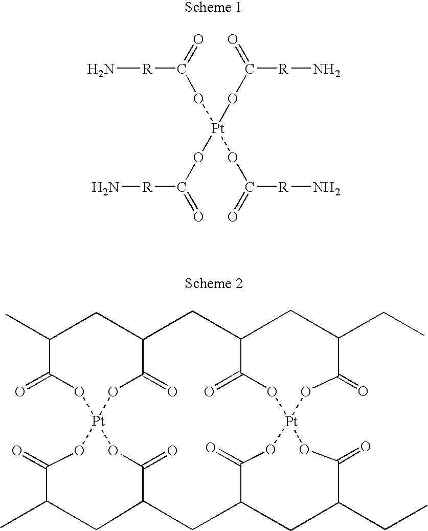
N[R]C(=O)O[Pt](OC(=O)[R]N)(OC(=O)[R]N)OC(=O)[R]N.[Pt]123OC(=O)C(C)CC(C(=O)O1)CC1C(=O)O[Pt]4(OC(=O)C(CC(C(=O)O2)CC(C)C(=O)O3)CC(CC)C(=O)O4)OC(=O)C(CC)C1
